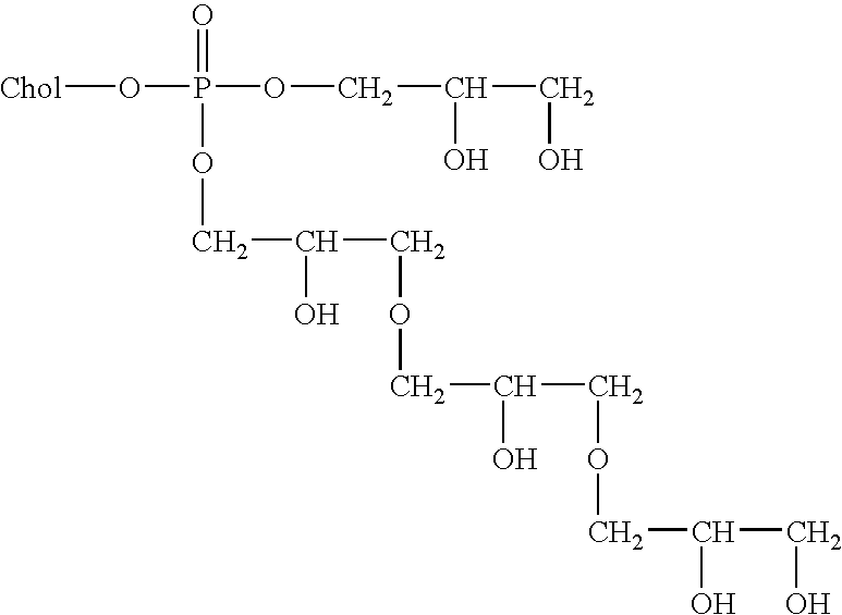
P(=O)(OCC(CO)O)(OCC(COCC(COCC(CO)O)O)O)O[Chol]
